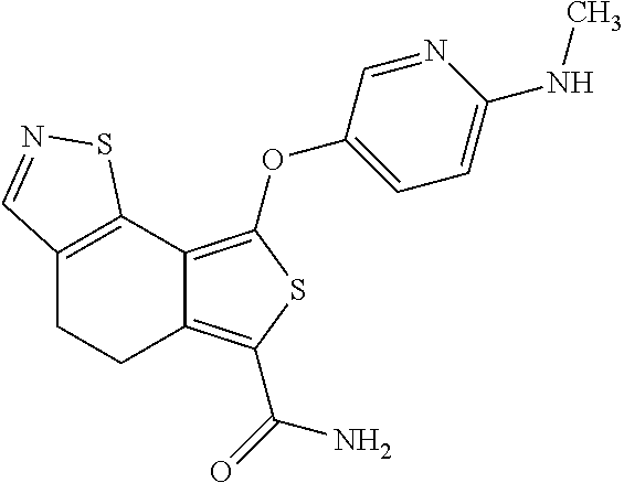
C12=C(C3=C(OC4=CC=C(NC)N=C4)SC(C(=O)N)=C3CC1)SN=C2
